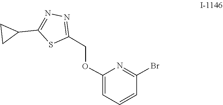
C1=C(OCC2=NN=C(C3CC3)S2)N=C(Br)C=C1
